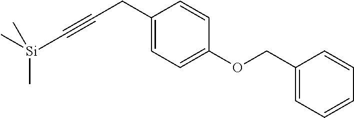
[Si](C#CCC1=CC=C(OCC2=CC=CC=C2)C=C1)(C)(C)C
